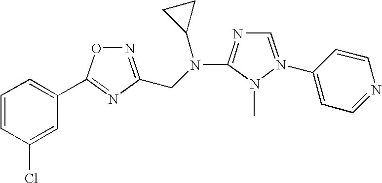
C1=CC(Cl)=CC(C2=NC(CN(C3=NC=N(C4=CC=NC=C4)N3C)C3CC3)=NO2)=C1
